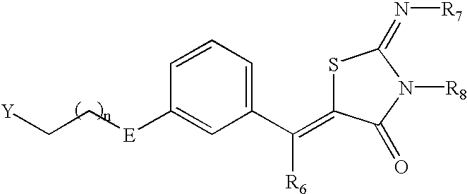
S1C(=C(C2=CC=CC([E]CC[Y])=C2)[R6])C(=O)N([R8])C1=N[R7]
